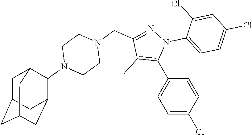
C1=C(Cl)C=CC(C2=C(C)C(CN3CCN(C4C5CC6CC(CC4C6)C5)CC3)=NN2C2=CC=C(Cl)C=C2Cl)=C1
